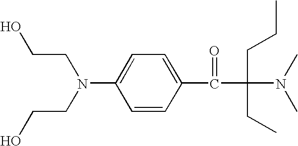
C1=CC(C(C(N(C)C)(CCC)CC)=O)=CC=C1N(CCO)CCO
